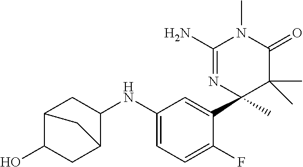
C1(NC2C3CC(O)C(C2)C3)=CC=C(F)C(C2(C)C(C)(C)C(=O)N(C)C(N)=N2)=C1
